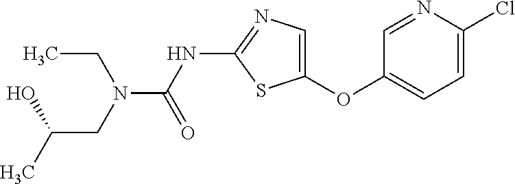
C1=NC(Cl)=CC=C1OC1=CN=C(NC(=O)N(CC(C)O)CC)S1
